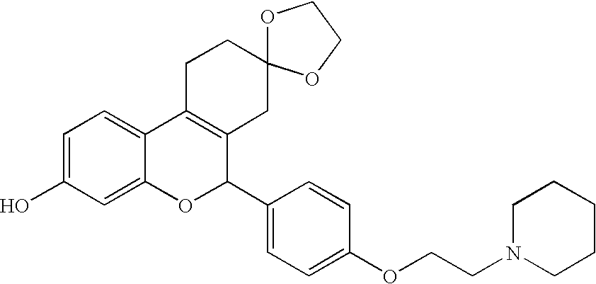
C1=C(O)C=C2C(=C1)C1=C(C(C3=CC=C(OCCN4CCCCC4)C=C3)O2)CC2(CC1)OCCO2
